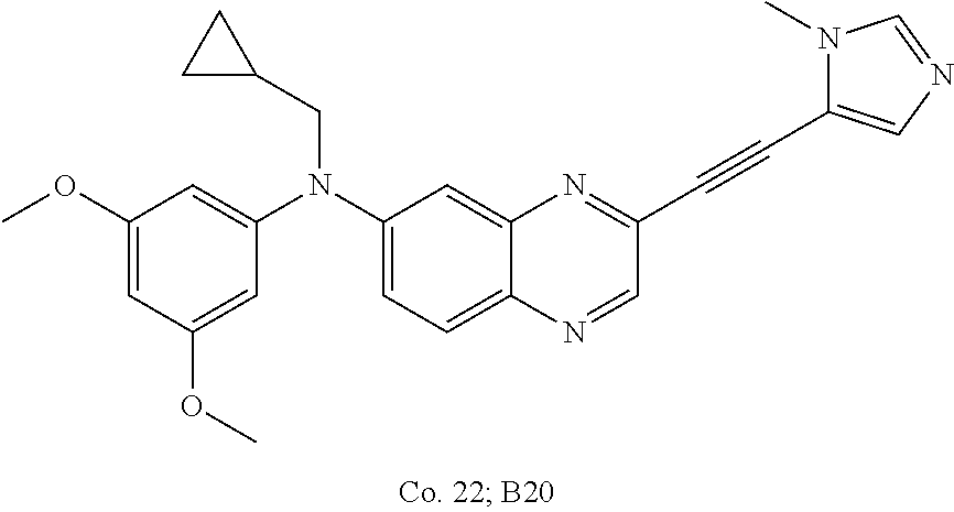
C1(OC)=CC(OC)=CC(N(C2=CC=C3C(=C2)N=C(C#CC2=CN=CN2C)C=N3)CC2CC2)=C1
